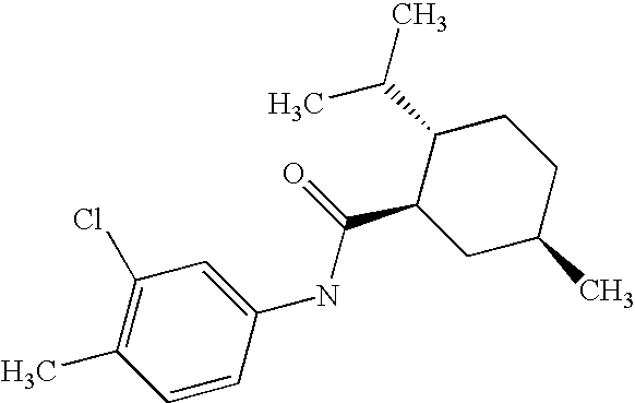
C1(NC(C2CC(C)CCC2C(C)C)=O)=CC(Cl)=C(C)C=C1
